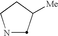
N1CCC([Me])C1
